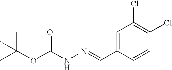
C1=C(C=NNC(OC(C)(C)C)=O)C=CC(Cl)=C1Cl
